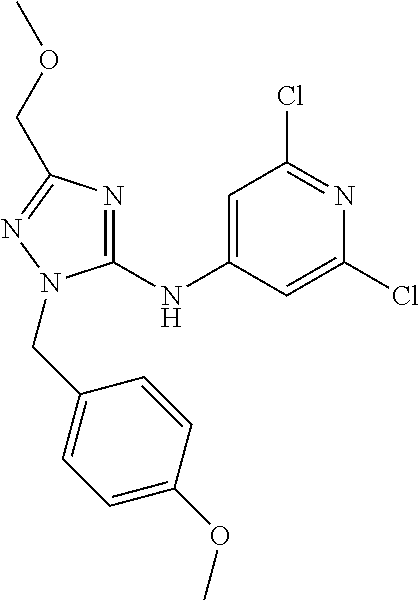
C1(NC2=CC(Cl)=NC(Cl)=C2)=NC(COC)=NN1CC1=CC=C(OC)C=C1
